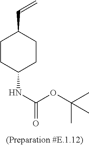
C1CC(NC(=O)OC(C)(C)C)CCC1C=C
